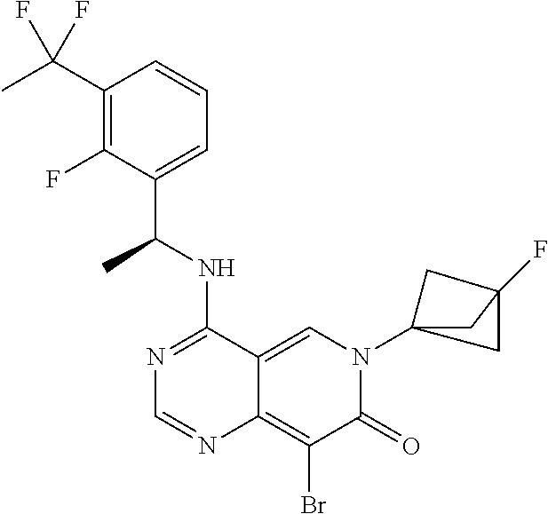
C12=CN(C34CC(F)(C3)C4)C(=O)C(Br)=C1N=CN=C2NC(C1=CC=CC(C(C)(F)F)=C1F)C
